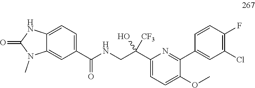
C12=CC=C(C(NCC(C3=CC=C(OC)C(C4=CC(Cl)=C(F)C=C4)=N3)(O)[CF3])=O)C=C1N(C)C(=O)N2
